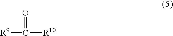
[R9]C([R10])=O
